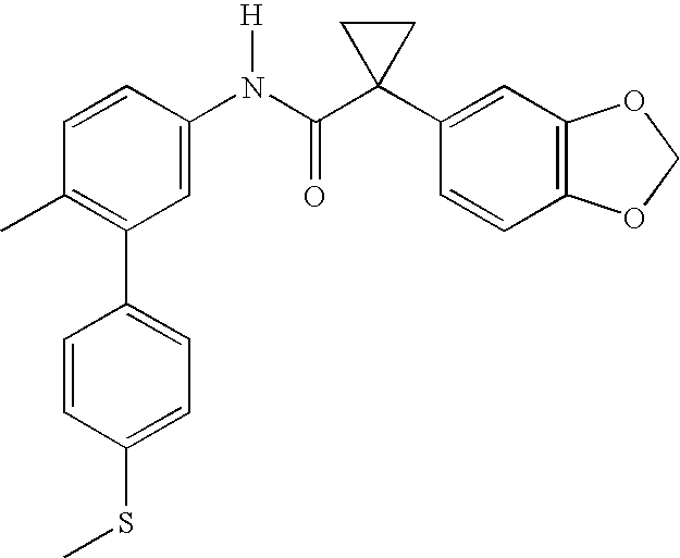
C1(N(C(C2(C3=CC4=C(C=C3)OCO4)CC2)=O)[H])=CC(C2=CC=C(SC)C=C2)=C(C)C=C1
